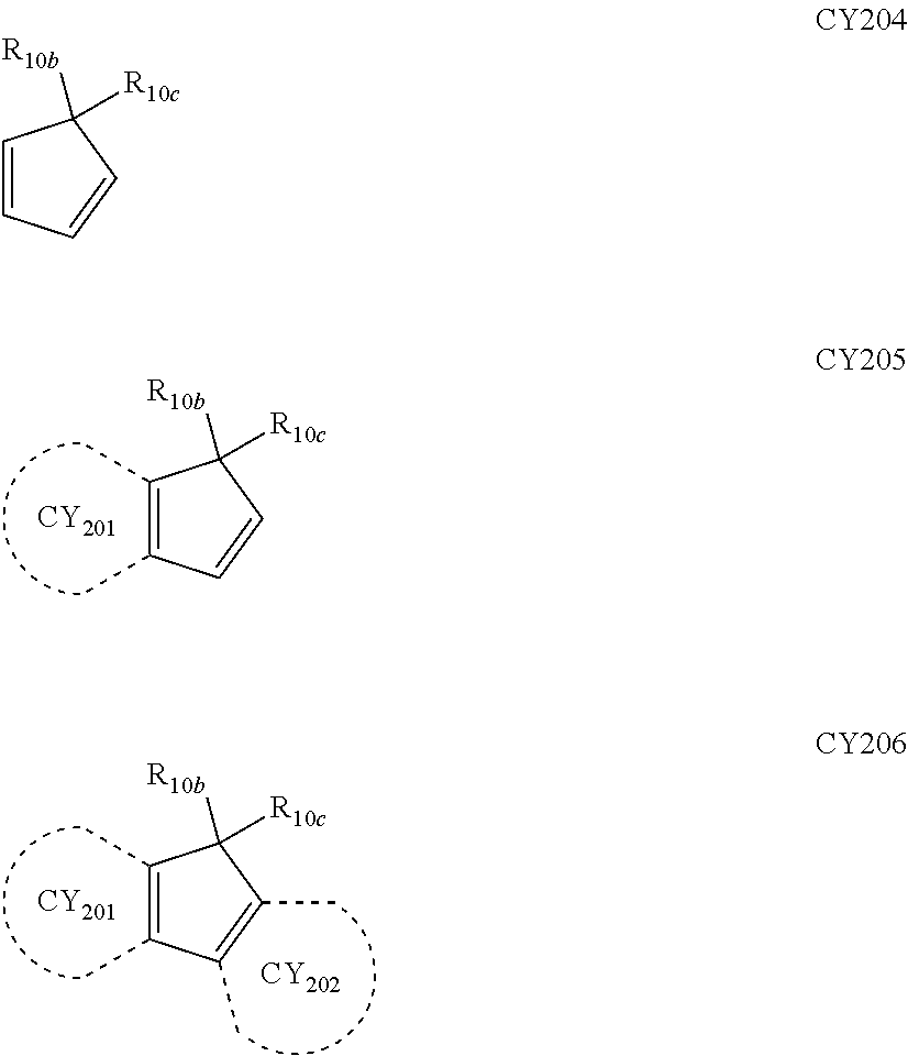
[CY201].C1(C)=C(C)C=CC1([R10c])[R10b].[CY201].[CY202].C1(C)=C(C)C(C)=C(C)C1([R10c])[R10b].C1=CC=CC1([R10c])[R10b]
